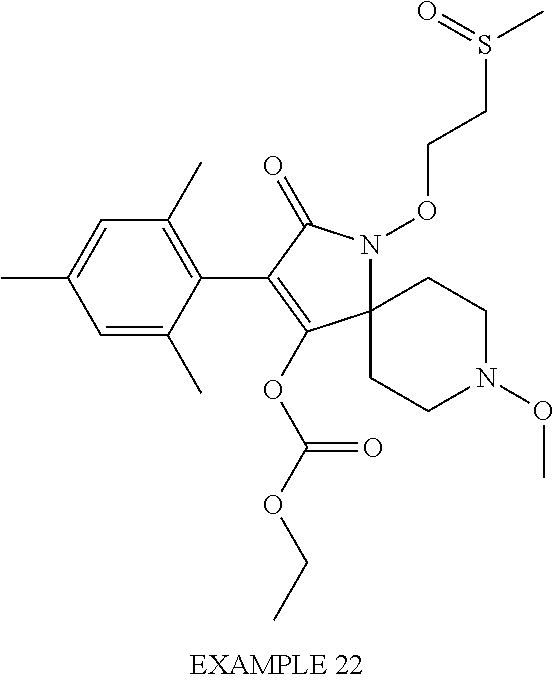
C1(C)=C(C2=C(OC(OCC)=O)C3(N(OCCS(C)=O)C2=O)CCN(OC)CC3)C(C)=CC(C)=C1
